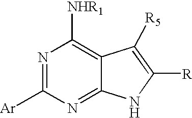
C1([Ar])=NC([NHR1])=C2C(=N1)NC([R])=C2[R5]
